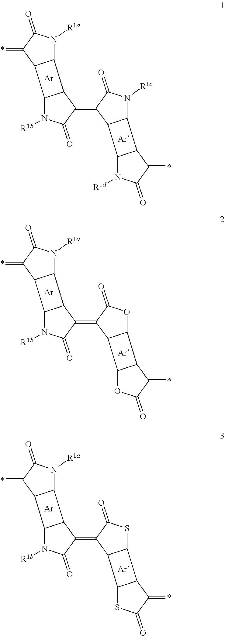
[Ar].C12N([R1a])C(=O)C(=*)C1C1N([R1b])C(=O)C(=C3C(=O)N([R1c])C4C3C3N([R1d])C(=O)C(=*)C43)C21.[Ar].[Ar].C12N([R1a])C(=O)C(=*)C1C1N([R1b])C(=O)C(=C3C(=O)OC4C3C3OC(=O)C(=*)C43)C21.[Ar].[Ar].C12N([R1a])C(=O)C(=*)C1C1N([R1b])C(=O)C(=C3C(=O)SC4C3C3SC(=O)C(=*)C43)C21.[Ar]
